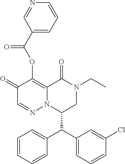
C1(=O)C=NN2C(=C1OC(C1=CC=CN=C1)=O)C(=O)N(CC)CC2C(C1=CC=CC(Cl)=C1)C1=CC=CC=C1
